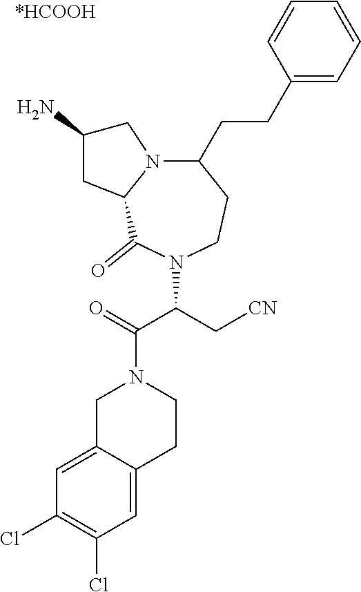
N12C(C(=O)N(C(C[CN])C(=O)N3CCC4=CC(Cl)=C(Cl)C=C4C3)CCC1CCC1=CC=CC=C1)CC(N)C2
